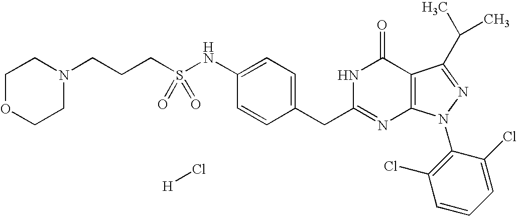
N1(CCCS(NC2=CC=C(CC3=NC4=C(C(=O)N3)C(C(C)C)=NN4C3=C(Cl)C=CC=C3Cl)C=C2)(=O)=O)CCOCC1.[H]Cl
